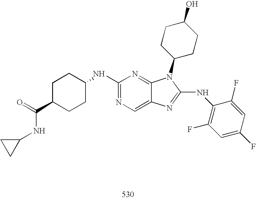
C1(NC2CCC(C(=O)NC3CC3)CC2)=NC=C2C(=N1)N(C1CCC(O)CC1)C(NC1=C(F)C=C(F)C=C1F)=N2
